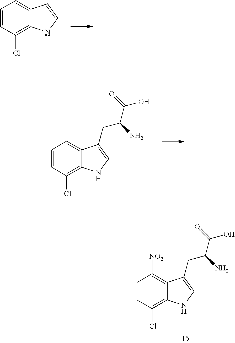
C1=CC(Cl)=C2C(=C1)C=CN2.C1=CC(Cl)=C2C(=C1)C(CC(C(=O)O)N)=CN2.C1=CC(Cl)=C2C(=C1[NO2])C(CC(C(=O)O)N)=CN2
